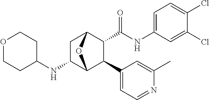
O1CCC(NC2C3C(C4=CC=NC(C)=C4)C(C(NC4=CC=C(Cl)C(Cl)=C4)=O)C(C2)O3)CC1
